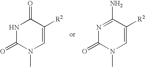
C1=C([R2])C(=O)NC(=O)N1C.C1=C([R2])C(N)=NC(=O)N1C
